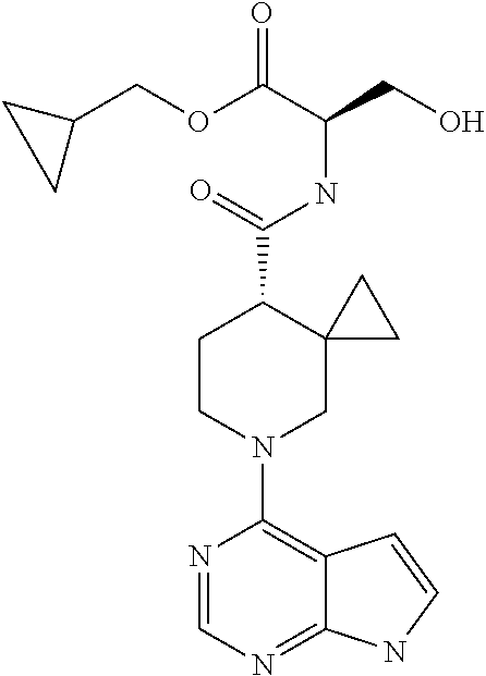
N1=CN=C2C(=C1N1CC3(C(C(=O)NC(CO)C(OCC4CC4)=O)CC1)CC3)C=CN2
